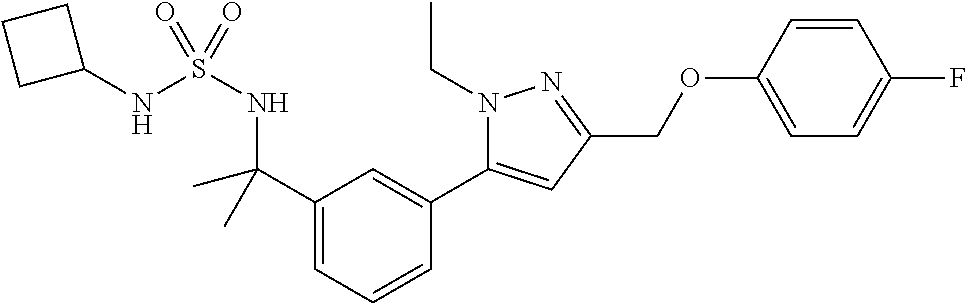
C1=CC=C(C(NS(NC2CCC2)(=O)=O)(C)C)C=C1C1=CC(COC2=CC=C(F)C=C2)=NN1CC
